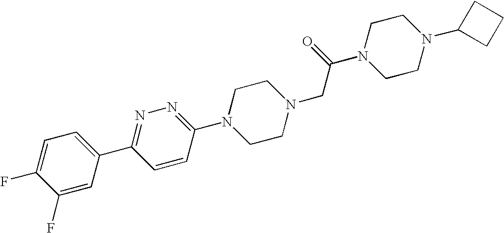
C1(F)=CC(C2=NN=C(N3CCN(CC(N4CCN(C5CCC5)CC4)=O)CC3)C=C2)=CC=C1F
